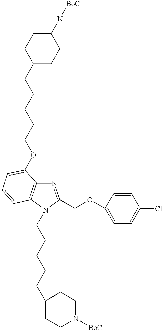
C1(CCCCCOC2=CC=CC3=C2N=C(COC2=CC=C(Cl)C=C2)N3CCCCCC2CCN([BoC])CC2)CCC(N[BoC])CC1
